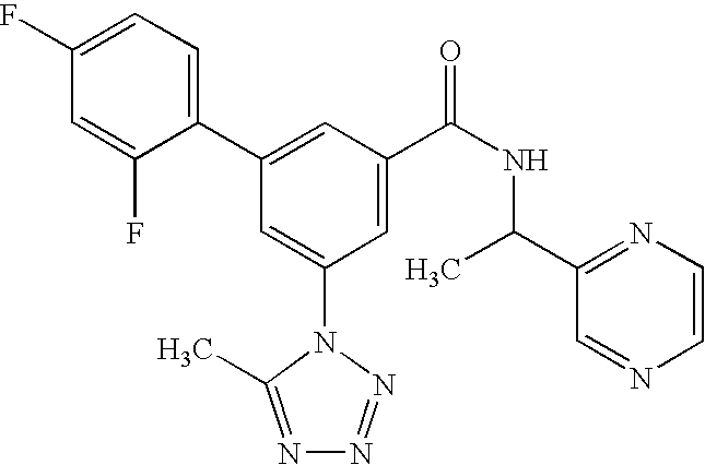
C1(C2=CC(C(NC(C3=NC=CN=C3)C)=O)=CC(N3C(C)=NN=N3)=C2)=CC=C(F)C=C1F
